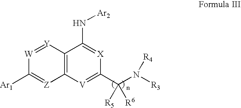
[W]1=[Y]C2=C([Z]=C1[Ar1])[V]=C(C(N([R3])[R4])([R5])[R6])[X]=C2N[Ar2]
